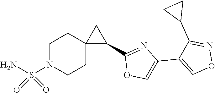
C1=C(C2=COC(C3CC34CCN(S(=O)(=O)N)CC4)=N2)C(C2CC2)=NO1
